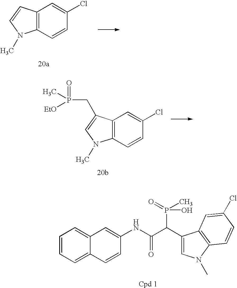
C12=C(C=CC(Cl)=C1)N(C)C=C2.C12=C(C=CC(Cl)=C1)N(C)C=C2CP([EtO])(C)=O.C1=CC=C2C(=C1)C=C(NC(C(C1=CN(C)C3=C1C=C(Cl)C=C3)P(=O)(O)C)=O)C=C2
